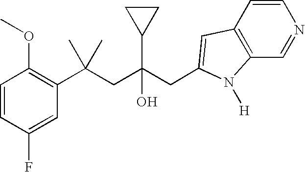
C1=CC(F)=CC(C(CC(CC2=CC3=C(C=NC=C3)N2[H])(C2CC2)O)(C)C)=C1OC
